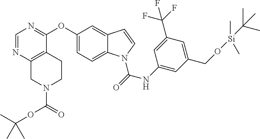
C1(OC2=NC=NC3=C2CCN(C(OC(C)(C)C)=O)C3)=CC=C2C(=C1)C=CN2C(NC1=CC(CO[Si](C)(C(C)(C)C)C)=CC(C(F)(F)F)=C1)=O
